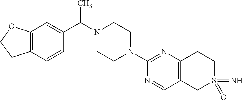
C12=C(C=C(C(C)N3CCN(C4=NC5=C(C=N4)CS(=N)(=O)CC5)CC3)C=C1)OCC2
